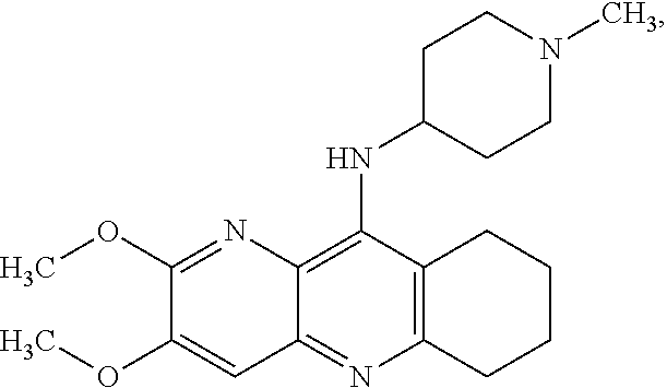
C12=C(N=C3C(=C1NC1CCN(C)CC1)N=C(OC)C(OC)=C3)CCCC2
